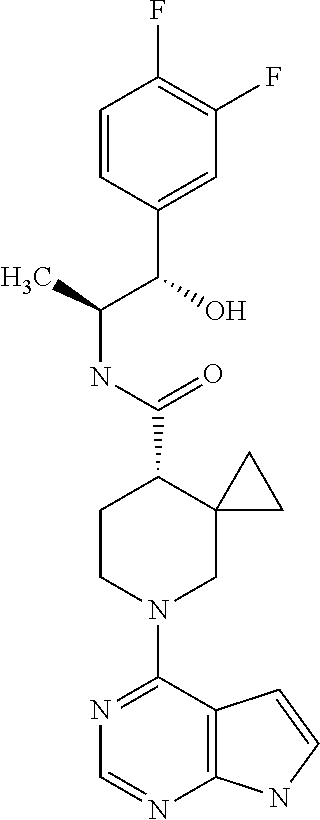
N1=C(N2CC3(C(C(NC(C)C(O)C4=CC(F)=C(F)C=C4)=O)CC2)CC3)C2=C(N=C1)NC=C2
